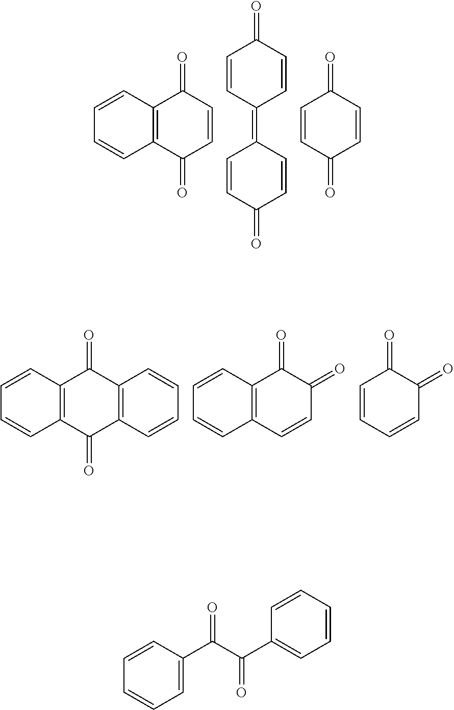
C1=CC2=C(C=C1)C(=O)C=CC2=O.C1=CC(=O)C=CC1=C1C=CC(=O)C=C1.C1=CC(=O)C=CC1=O.C12=C(C=CC=C1)C(=O)C1=C(C2=O)C=CC=C1.C1(=O)C=CC2=C(C1=O)C=CC=C2.C1(=O)C=CC=CC1=O.C1=C(C(C(C2=CC=CC=C2)=O)=O)C=CC=C1
